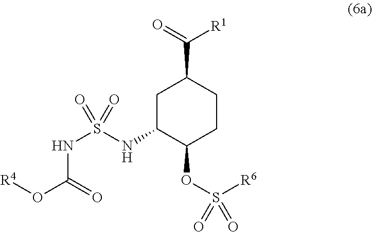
C1C(NS(NC(O[R4])=O)(=O)=O)C(OS([R6])(=O)=O)CCC1C(=O)[R1]
